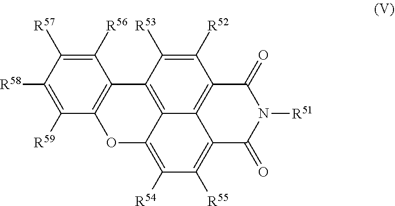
C1([R58])=C([R59])C2=C(C([R56])=C1[R57])C1=C3C4=C(C([R52])=C1[R53])C(=O)N([R51])C(=O)C4=C([R55])C([R54])=C3O2
